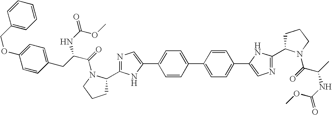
C1CCN(C(=O)C(NC(=O)OC)C)C1C1=NC=C(C2=CC=C(C3=CC=C(C4=CN=C(C5CCCN5C(=O)C(CC5=CC=C(OCC6=CC=CC=C6)C=C5)NC(=O)OC)N4)C=C3)C=C2)N1
